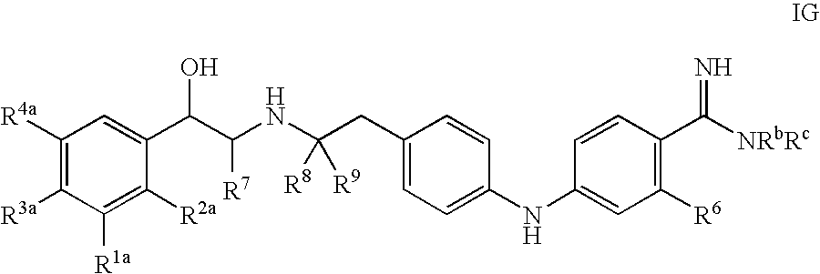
C1([R4a])=C([R3a])C([R1a])=C([R2a])C(C(C(NC(CC2=CC=C(NC3=CC([R6])=C(C(=N)[NRbRc])C=C3)C=C2)([R8])[R9])[R7])O)=C1
